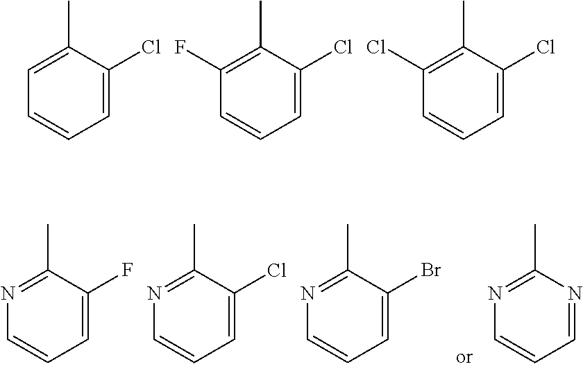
C1=C(C)C(Cl)=CC=C1.C1(F)=C(C)C(Cl)=CC=C1.C1(Cl)=C(C)C(Cl)=CC=C1.N1=C(C)C(F)=CC=C1.N1=C(C)C(Cl)=CC=C1.N1=C(C)C(Br)=CC=C1.N1=C(C)N=CC=C1
